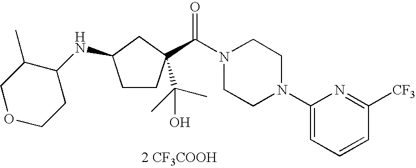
C1CC(C(=O)N2CCN(C3=CC=CC([CF3])=N3)CC2)(C(C)(C)O)CC1NC1C(C)COCC1.[2 CF3COOH]
